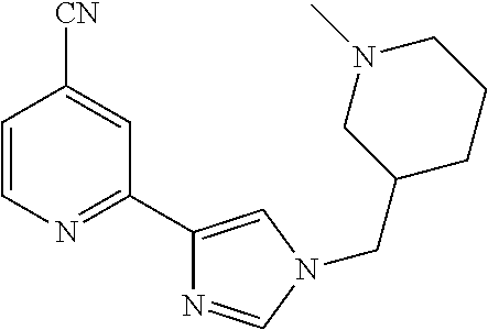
C1=CN=C(C2=CN(CC3CCCN(C)C3)C=N2)C=C1[CN]
